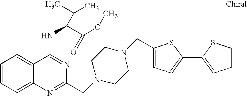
C1=CC=C2C(=C1)C(NC(C(OC)=O)C(C)C)=NC(CN1CCN(CC3=CC=C(C4=CC=CS4)S3)CC1)=N2
